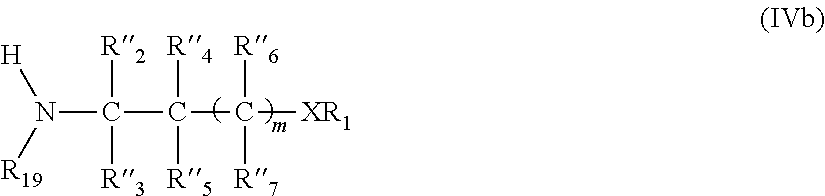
[R19]N([H])C(C(C([XR1])([R6])[R7])([R4])[R5])([R2])[R3]
